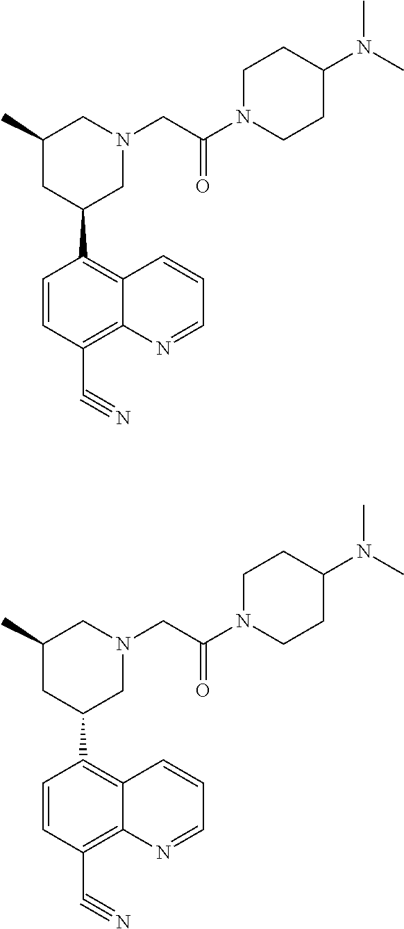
C1=CC(C#N)=C2C(=C1C1CN(CC(N3CCC(N(C)C)CC3)=O)CC(C)C1)C=CC=N2.C1=CC(C#N)=C2C(=C1C1CN(CC(=O)N3CCC(N(C)C)CC3)CC(C)C1)C=CC=N2
